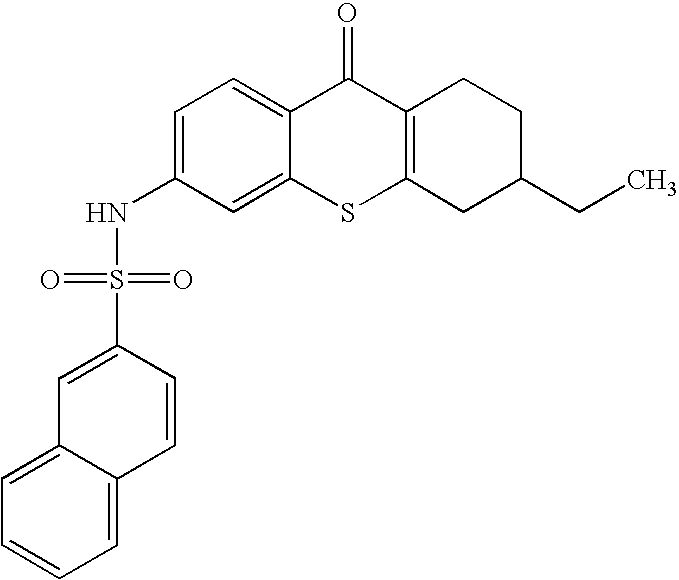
C1=C(NS(C2=CC3=CC=CC=C3C=C2)(=O)=O)C=C2C(=C1)C(=O)C1=C(S2)CC(CC)CC1
